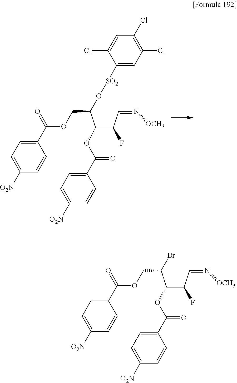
C1=C([O2N])C=CC(C(=O)OCC(C(C(C=N[OCH3])F)OC(=O)C2=CC=C([O2N])C=C2)Br)=C1.C1=C([O2N])C=CC(C(=O)OCC(C(C(C=N[OCH3])F)OC(=O)C2=CC=C([O2N])C=C2)O[SO2]C2=CC(Cl)=C(Cl)C=C2Cl)=C1
